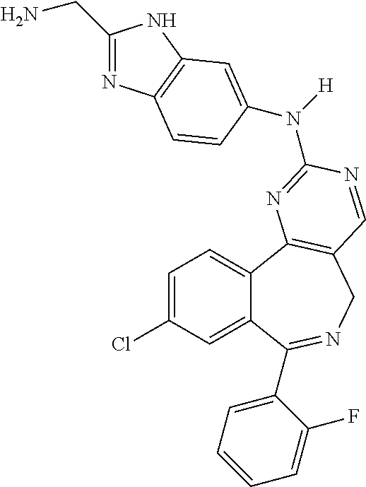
C1=C(Cl)C=C2C(=C1)C1=C(CN=C2C2=CC=CC=C2F)C=NC(N([H])C2=CC3=C(N=C(CN)N3)C=C2)=N1
